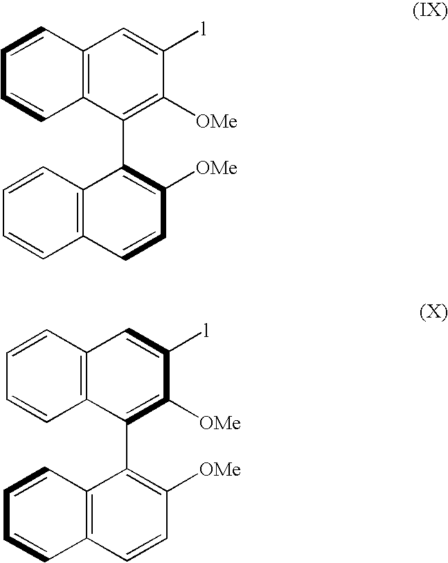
C12=C(C=CC([OMe])=C1C1=C([OMe])C([l])=CC3=C1C=CC=C3)C=CC=C2.C12=C(C=CC([OMe])=C1C1=C([OMe])C([l])=CC3=C1C=CC=C3)C=CC=C2
